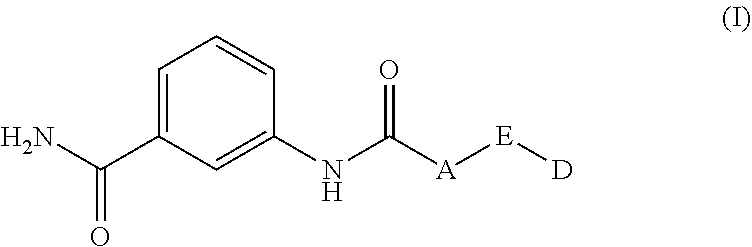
C1(C(=O)N)=CC=CC(NC(=O)[A][E][D])=C1
